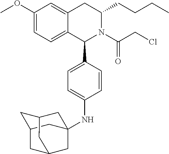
C12=CC=C(OC)C=C1CC(CCCC)N(C(CCl)=O)C2C1=CC=C(NC23CC4CC(CC(C4)C2)C3)C=C1
